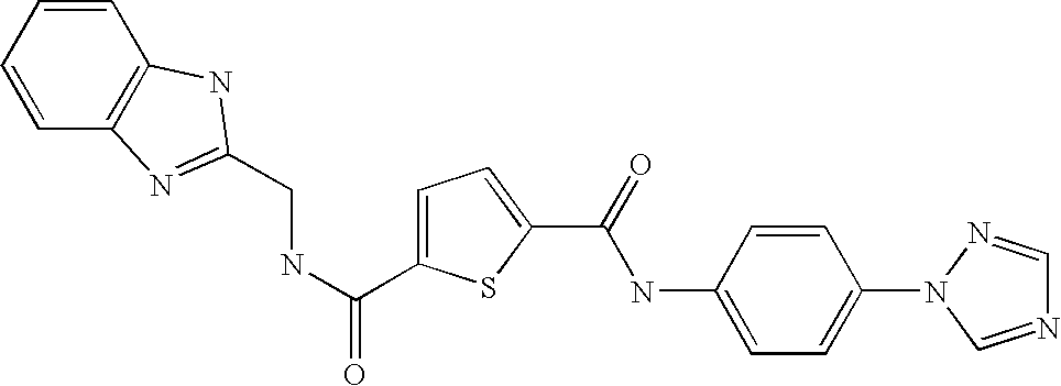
C1=C(C(NCC2=NC3=C(C=CC=C3)N2)=O)SC(C(=O)NC2=CC=C(N3C=NC=N3)C=C2)=C1
